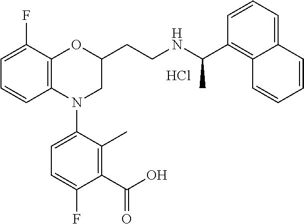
Cl.C1=C(F)C2=C(C=C1)N(C1=CC=C(F)C(C(O)=O)=C1C)CC(CCNC(C1=C3C(=CC=C1)C=CC=C3)C)O2
